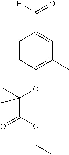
C1=CC(OC(C(=O)OCC)(C)C)=C(C)C=C1C([H])=O
